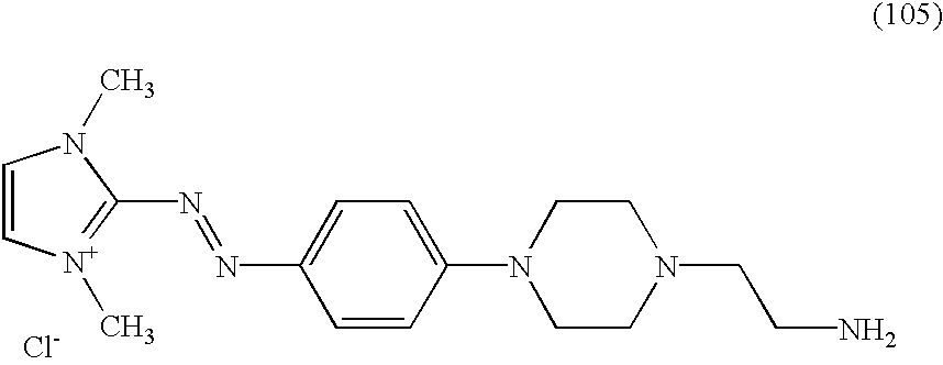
[Cl-].C1=C[N+](C)=C(N=NC2=CC=C(N3CCN(CCN)CC3)C=C2)N1C
